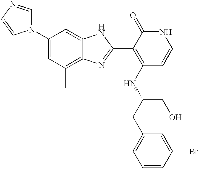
C1(N2C=NC=C2)=CC(C)=C2C(=C1)NC(C1=C(NC(CC3=CC=CC(Br)=C3)CO)C=CNC1=O)=N2
